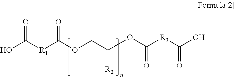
C(OCC(OC([R3]C(O)=O)=O)[R2])(=O)[R1]C(O)=O
